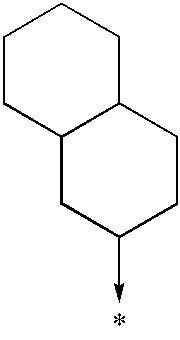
C1CC2C(CC1)CCC(->C)C2
